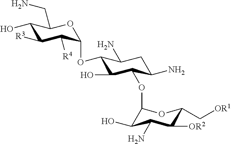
C1(O)C([R3])C([R4])C(OC2C(O)C(OC3C(O)C(N)C([OR2])C(C[OR1])O3)C(N)CC2N)OC1CN
